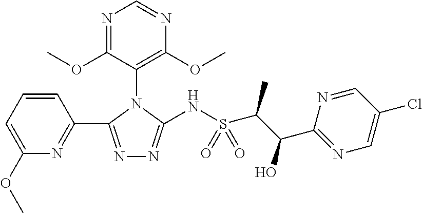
C1(OC)=CC=CC(C2=NN=C(NS(C(C(O)C3=NC=C(Cl)C=N3)C)(=O)=O)N2C2=C(OC)N=CN=C2OC)=N1
